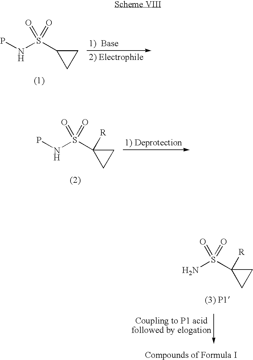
PNS(C1CC1)(=O)=O.PNS(C1([R])CC1)(=O)=O.NS(C1([R])CC1)(=O)=O
